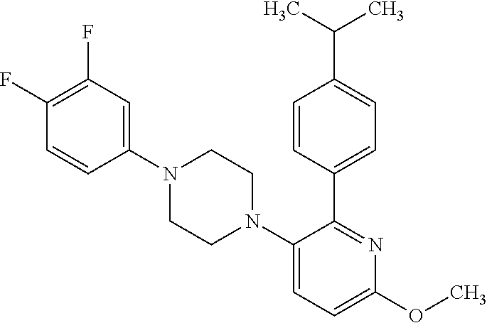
C1(F)=C(F)C=C(N2CCN(C3=CC=C(OC)N=C3C3=CC=C(C(C)C)C=C3)CC2)C=C1
